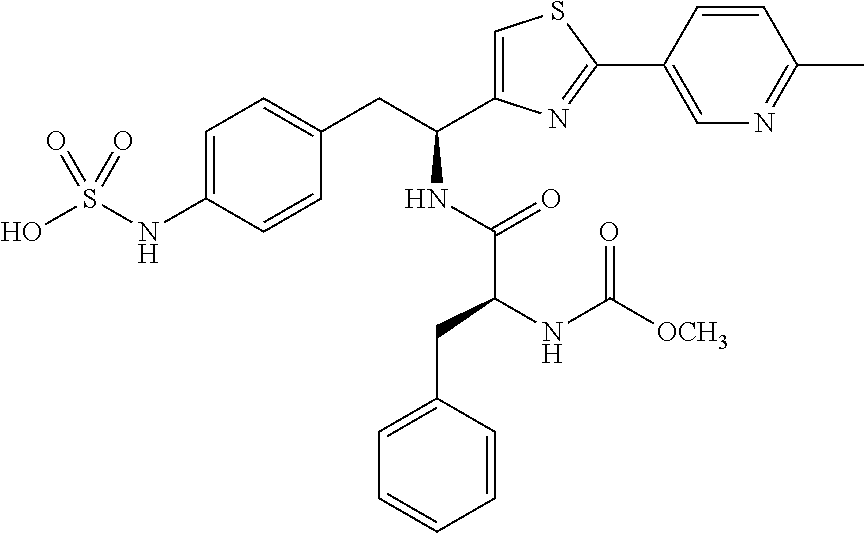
OS(NC1=CC=C(CC(NC(C(CC2=CC=CC=C2)NC([OCH3])=O)=O)C2=CSC(C3=CN=C(C)C=C3)=N2)C=C1)(=O)=O
